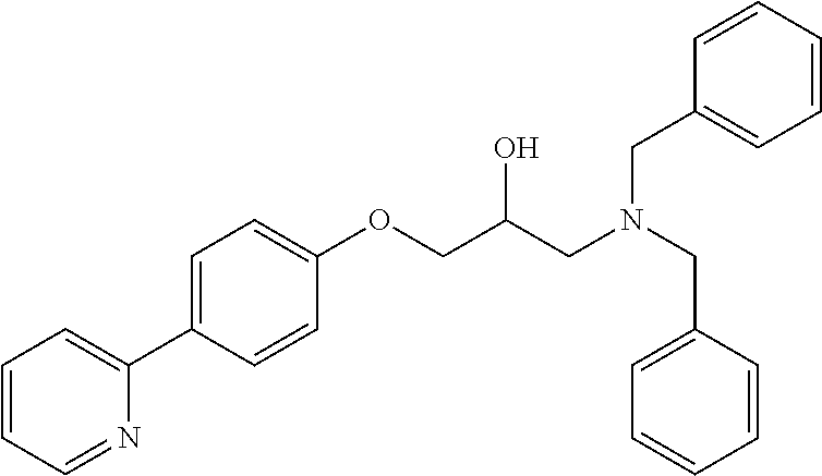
C(C(COC1=CC=C(C2=CC=CC=N2)C=C1)O)N(CC1=CC=CC=C1)CC1=CC=CC=C1
